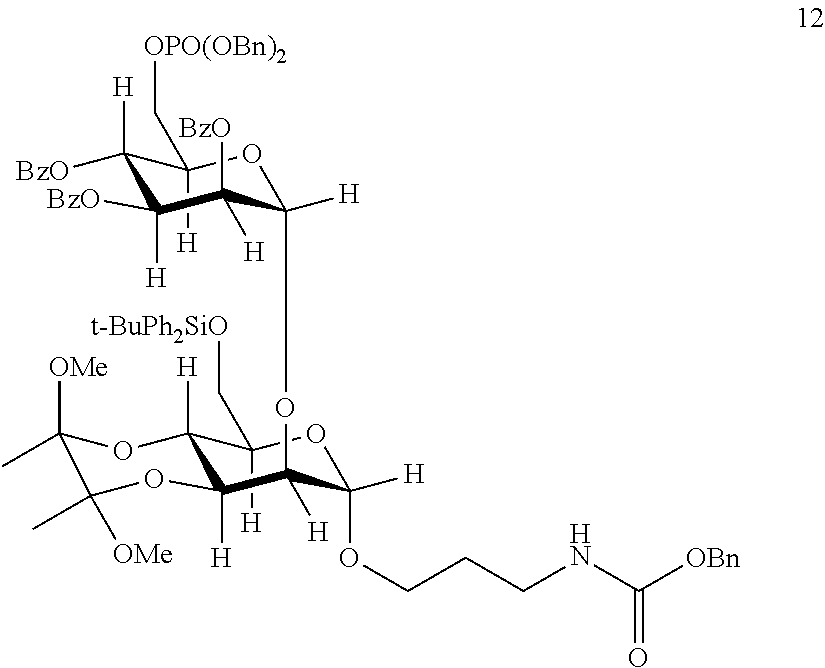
C1(C[OPO(OBn)2])([H])C([H])([BzO])C([BzO])([H])C([BzO])([H])C(OC2([H])C3([H])C([H])(C(C[t-BuPh2SiO])([H])OC2(OCCCNC([OBn])=O)[H])OC([OMe])(C)C([OMe])(C)O3)([H])O1
